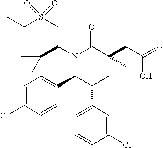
N1(C(CS(CC)(=O)=O)C(C)C)C(C2=CC=C(Cl)C=C2)C(C2=CC=CC(Cl)=C2)CC(CC(=O)O)(C)C1=O
